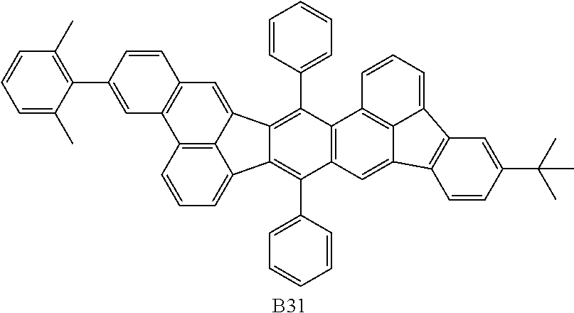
C12=C3C(=CC=C1)C1=C(C4=CC=CC=C4)C4=C(C(C5=CC=CC=C5)=C1C3=CC1=C2C=C(C2=C(C)C=CC=C2C)C=C1)C1=C2C(=C4)C3=C(C2=CC=C1)C=C(C(C)(C)C)C=C3.[B31]
